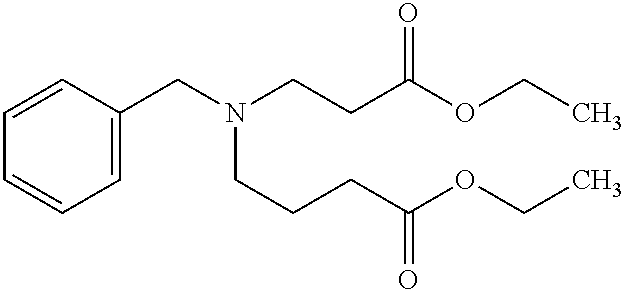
C1=CC=C(CN(CCC(OCC)=O)CCCC(OCC)=O)C=C1
